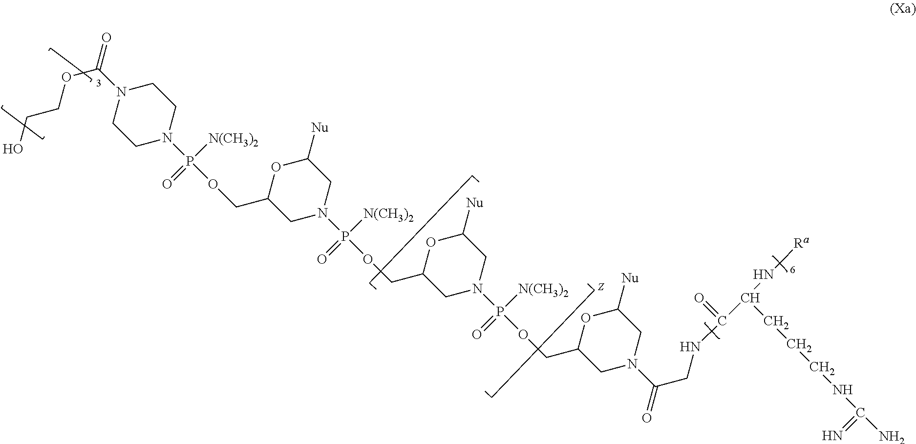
OCCOC(=O)N1CCN(P([N(CH3)2])(=O)OCC2CN(P([N(CH3)2])(=O)OCC3CN(P([N(CH3)2])(=O)OCC4CN(C(=O)CNC(C(N[Ra])CCCNC(N)=N)=O)CC([Nu])O4)CC([Nu])O3)CC([Nu])O2)CC1
